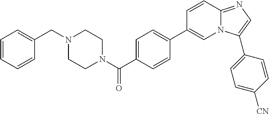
N1(C(C2=CC=C(C3=CN4C(=NC=C4C4=CC=C([CN])C=C4)C=C3)C=C2)=O)CCN(CC2=CC=CC=C2)CC1
